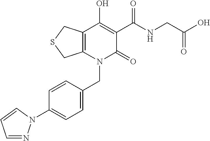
C(N1C(=O)C(C(NCC(O)=O)=O)=C(O)C2=C1CSC2)C1=CC=C(N2N=CC=C2)C=C1
